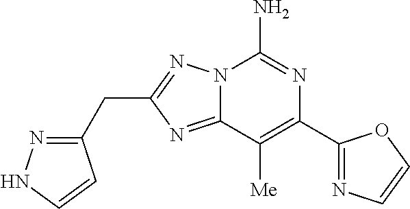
C12=NC(CC3=NNC=C3)=NN1C(N)=NC(C1=NC=CO1)=C2[Me]
